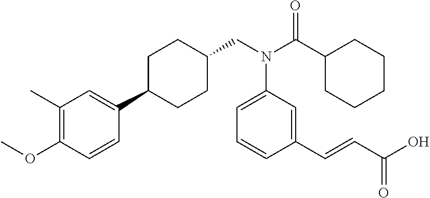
N(C1=CC=CC(C=CC(O)=O)=C1)(CC1CCC(C2=CC(C)=C(OC)C=C2)CC1)C(=O)C1CCCCC1
